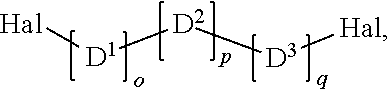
[Hal][D1][D2][D3][Hal]
